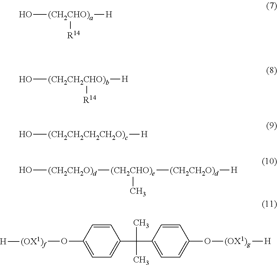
O[(CH2CHO)a]([H])[R14].[(CH2CH2CHO)b](O)([H])[R14].O[(CH2CH2CH2CH2O)c][H].O[(CH2CH2O)d][(CH2CHO)e](C)[(CH2CH2O)d][H].CC(C1=CC=C(O[(OX1)f][H])C=C1)(C)C1=CC=C(O[(OX1)g][H])C=C1
